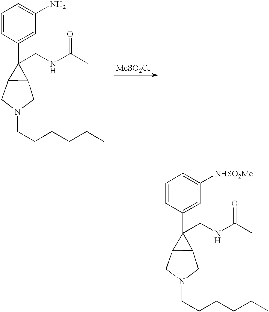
C1=CC(C2(CNC(C)=O)C3C2CN(CCCCCC)C3)=CC(N)=C1.C1=CC(C2(CNC(C)=O)C3C2CN(CCCCCC)C3)=CC([NHSO2Me])=C1
